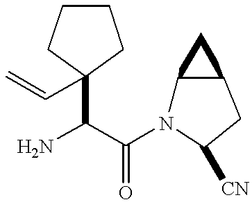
NC(C(N1C2C(CC1[CN])C2)=O)C1(C=C)CCCC1
